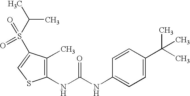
C1(NC(NC2=CC=C(C(C)(C)C)C=C2)=O)=C(C)C(S(=O)(=O)C(C)C)=CS1
